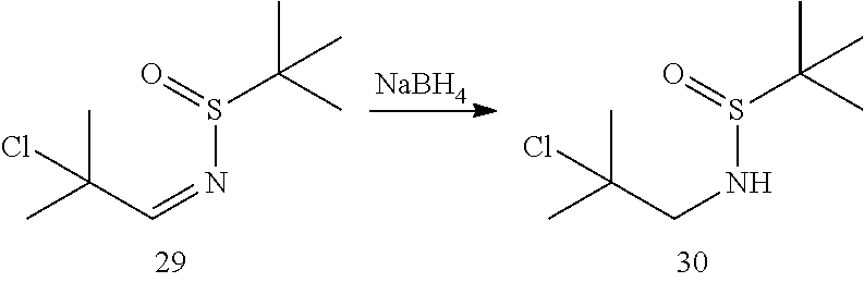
[NaBH4].CC(C=NS(C(C)(C)C)=O)(C)Cl.CC(CNS(C(C)(C)C)=O)(C)Cl
